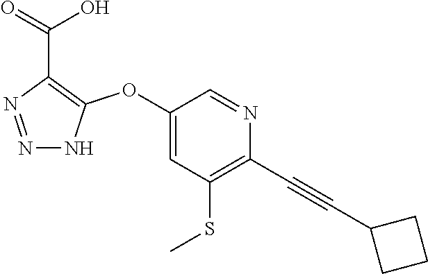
C1(OC2=C(C(=O)O)N=NN2)=CC(SC)=C(C#CC2CCC2)N=C1
